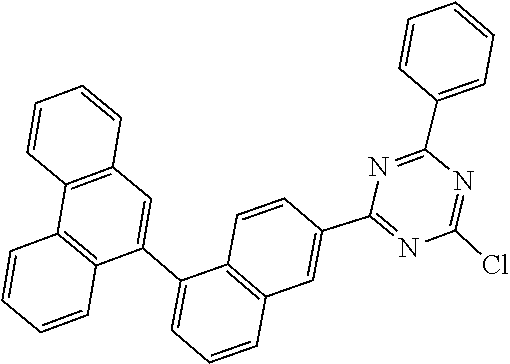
ClC1=NC(C2=CC=CC=C2)=NC(C2=CC3=C(C(C4=CC5=C(C=CC=C5)C5=C4C=CC=C5)=CC=C3)C=C2)=N1
